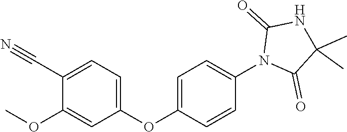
C1(C)(C)C(=O)N(C2=CC=C(OC3=CC=C(C#N)C(OC)=C3)C=C2)C(=O)N1
